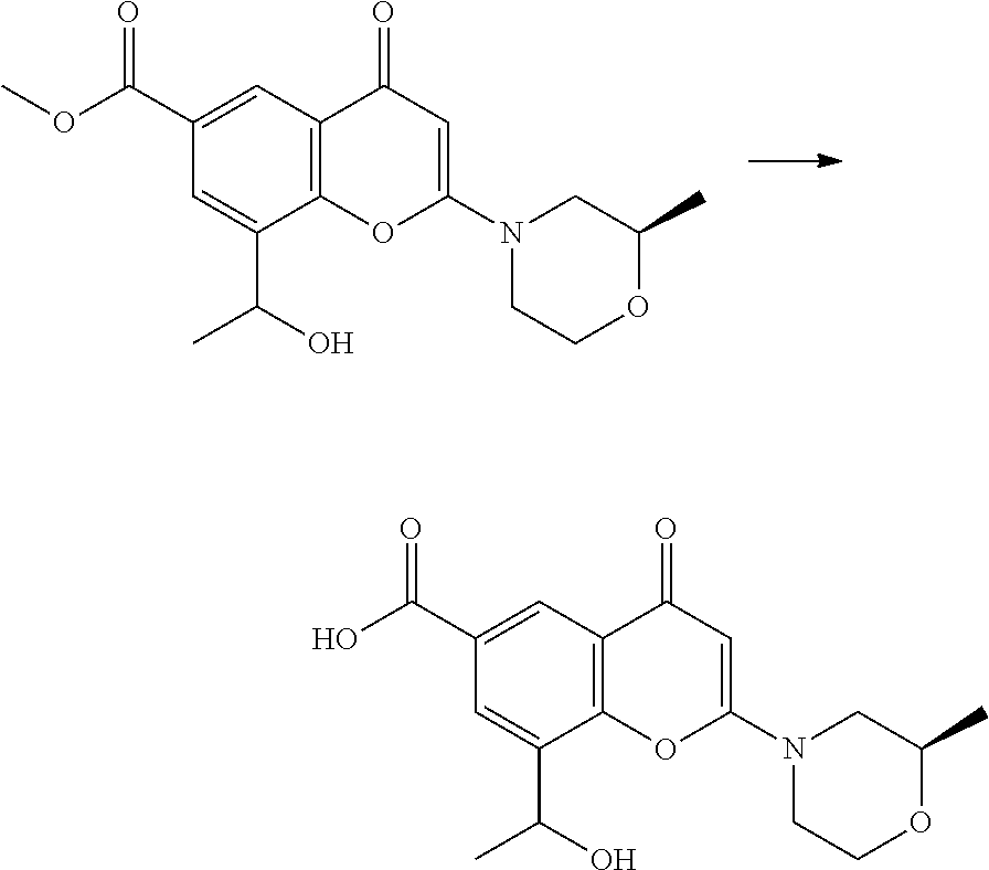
C1=C(C(OC)=O)C=C(C(O)C)C2=C1C(=O)C=C(N1CCOC(C)C1)O2.C1=C(C(O)=O)C=C(C(O)C)C2=C1C(=O)C=C(N1CCOC(C)C1)O2
